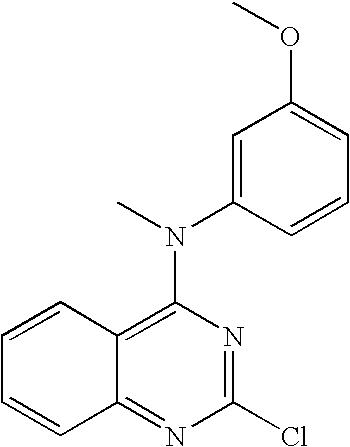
C12=C(N(C)C3=CC(OC)=CC=C3)N=C(Cl)N=C1C=CC=C2
